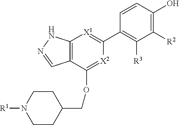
C1([R2])=C(O)C=CC(C2=[X1]C3=C(C(OCC4CCN([R1])CC4)=[X2]2)C=NN3)=C1[R3]
